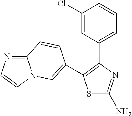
S1C(N)=NC(C2=CC=CC(Cl)=C2)=C1C1=CN2C(=NC=C2)C=C1
